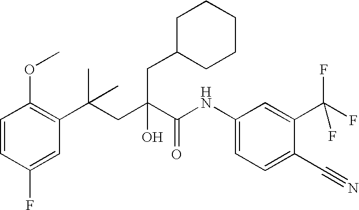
C1=CC(F)=CC(C(CC(C(NC2=CC=C(C#N)C(C(F)(F)F)=C2)=O)(O)CC2CCCCC2)(C)C)=C1OC
